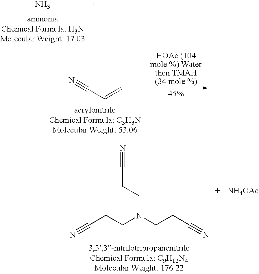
N.N#CC=C.N#CCCN(CCC#N)CCC#N.[NH4OAc]
